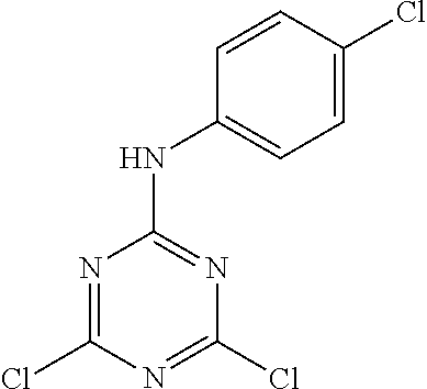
N1=C(Cl)N=C(Cl)N=C1NC1=CC=C(Cl)C=C1
